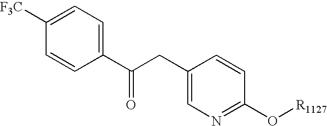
C1=CC(C(CC2=CN=C(O[R1127])C=C2)=O)=CC=C1[F3C]
